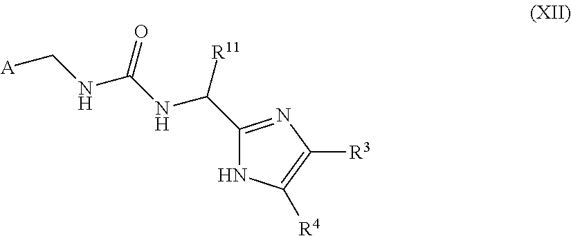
N(C(C1=NC([R3])=C([R4])N1)[R11])C(NC[A])=O
